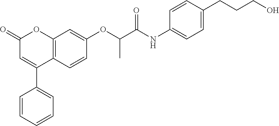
C12=C(C=CC(OC(C(NC3=CC=C(CCCO)C=C3)=O)C)=C1)C(C1=CC=CC=C1)=CC(=O)O2
